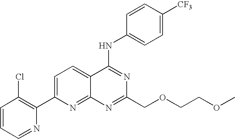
C1=CC=NC(C2=CC=C3C(=N2)N=C(COCCOC)N=C3NC2=CC=C([CF3])C=C2)=C1Cl
